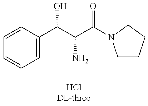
C1=CC(C(C(N)C(=O)N2CCCC2)O)=CC=C1
